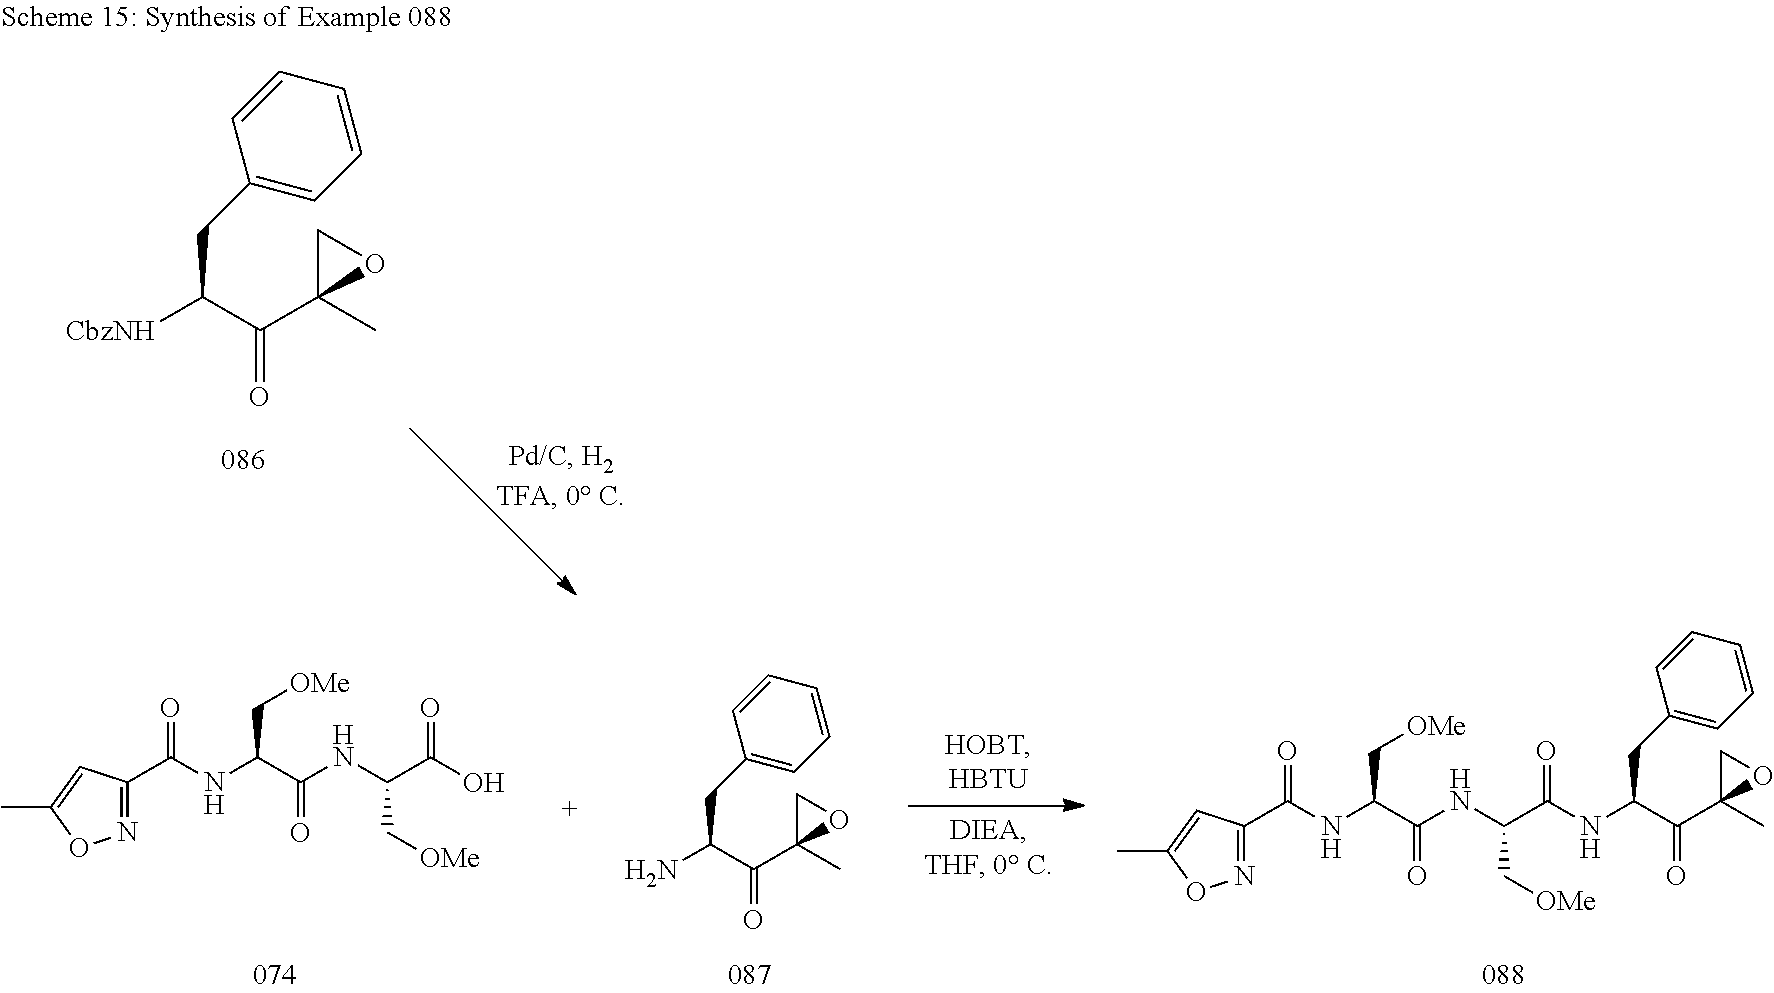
[CbzNH]C(C(C1(C)OC1)=O)CC1=CC=CC=C1.N1=C(C(NC(C(NC(C(O)=O)C[OMe])=O)C[OMe])=O)C=C(C)O1.NC(C(C1(C)OC1)=O)CC1=CC=CC=C1.N1=C(C(NC(C(NC(C(=O)NC(C(C2(C)OC2)=O)CC2=CC=CC=C2)C[OMe])=O)C[OMe])=O)C=C(C)O1
